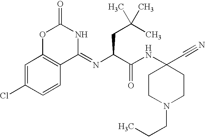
C1=C(Cl)C=CC2=C1OC(=O)NC2=NC(C(NC1(C#N)CCN(CCC)CC1)=O)CC(C)(C)C
